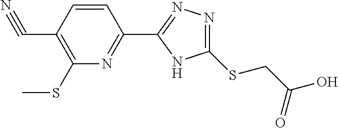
C(C1=C(SC)N=C(C2=NN=C(SCC(O)=O)N2)C=C1)#N
